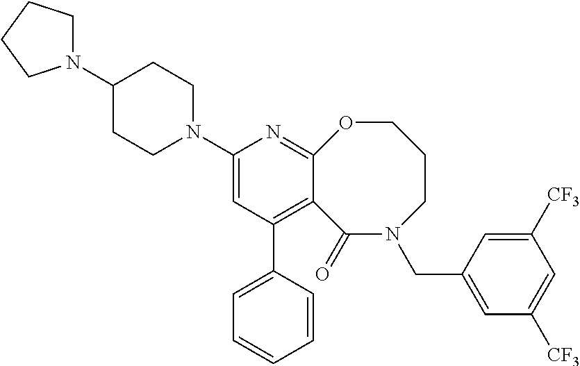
C1(N2CCC(N3CCCC3)CC2)=CC(C2=CC=CC=C2)=C2C(=N1)OCCCN(CC1=CC([CF3])=CC([CF3])=C1)C2=O
